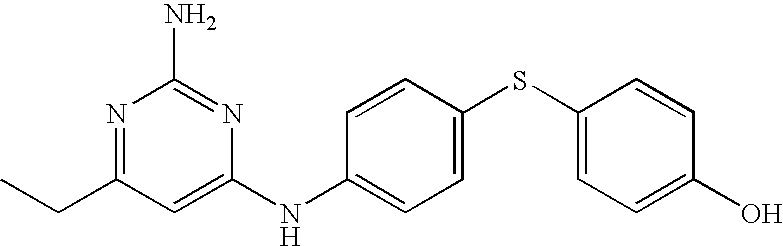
N1=C(CC)C=C(NC2=CC=C(SC3=CC=C(O)C=C3)C=C2)N=C1N
